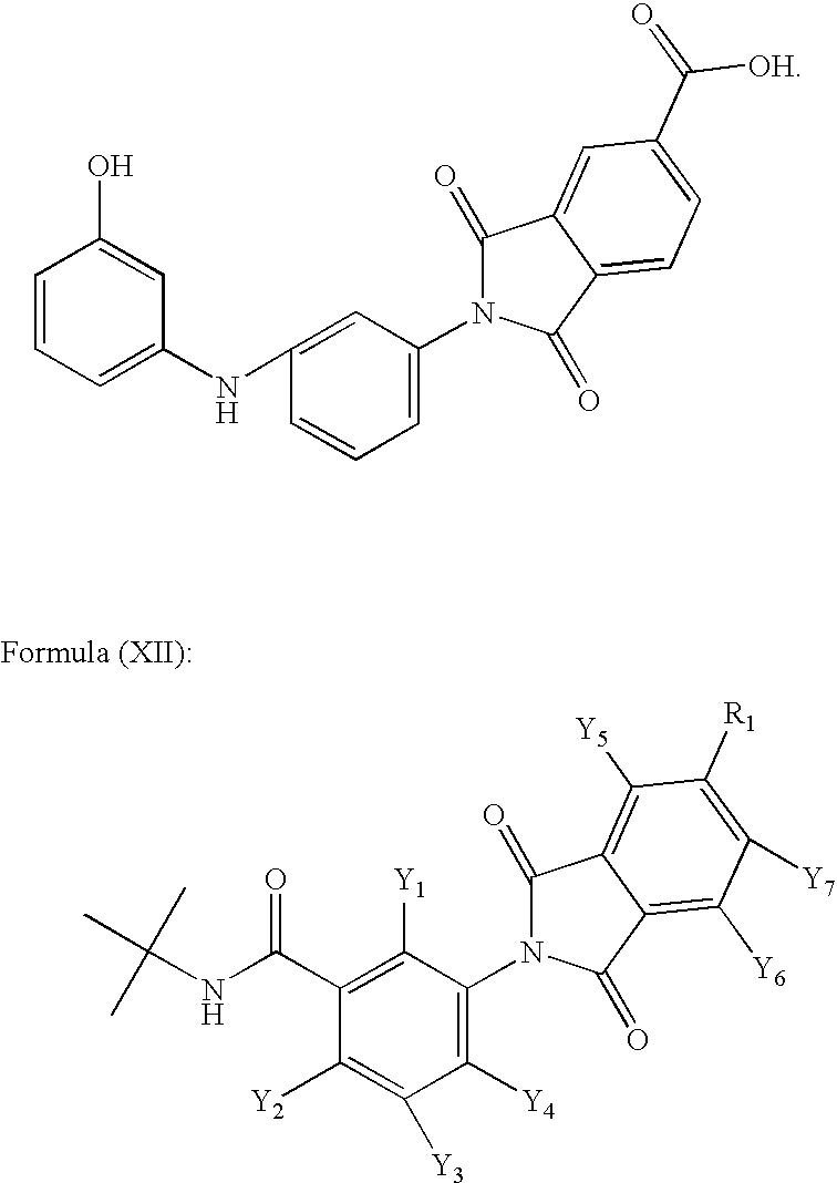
C1(C(NC(C)(C)C)=O)=C([Y1])C(N2C(=O)C3=C([Y5])C([R1])=C([Y7])C([Y6])=C3C2=O)=C([Y4])C([Y3])=C1[Y2].C1=CC=C(NC2=CC(N3C(=O)C4=CC(C(=O)[OH])=CC=C4C3=O)=CC=C2)C=C1O
